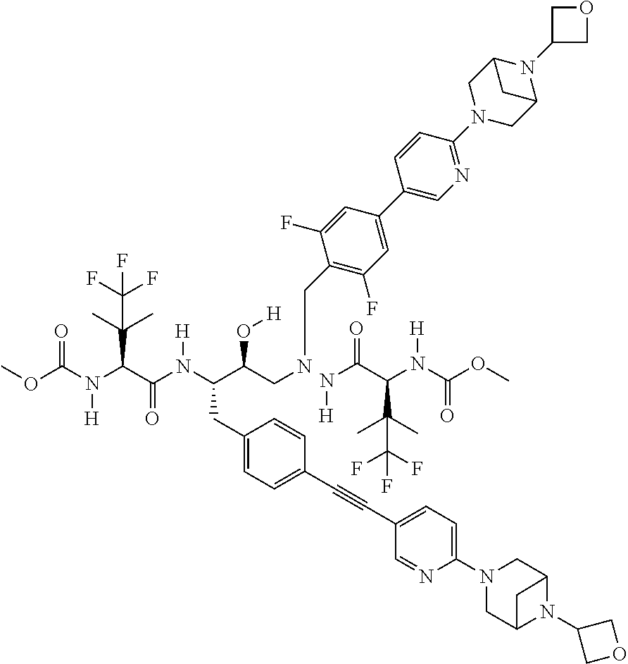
COC(N(C(C(N(C(C(CNCC1=C(F)C=C(C2=CN=C(N3CC4N(C5COC5)C(C3)C4)C=C2)C=C1F)O[H])CC1=CC=C(C#CC2=CC=C(N3CC4N(C5COC5)C(C3)C4)N=C2)C=C1)[H])=O)C(C)(C)C(F)(F)F)[H])=O.N(C(C(N(C(OC)=O)[H])C(C)(C)C(F)(F)F)=O)[H]
